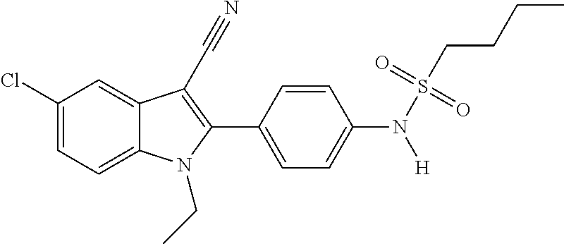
C1=C2C(=CC(Cl)=C1)C(C#N)=C(C1=CC=C(N(S(CCCC)(=O)=O)[H])C=C1)N2CC
